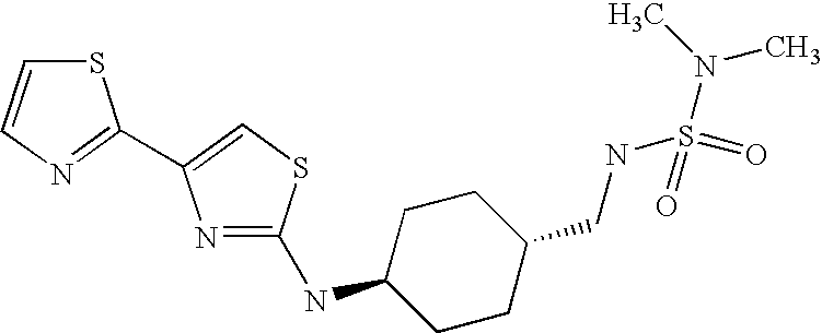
S1C=CN=C1C1=CSC(NC2CCC(CNS(N(C)C)(=O)=O)CC2)=N1
